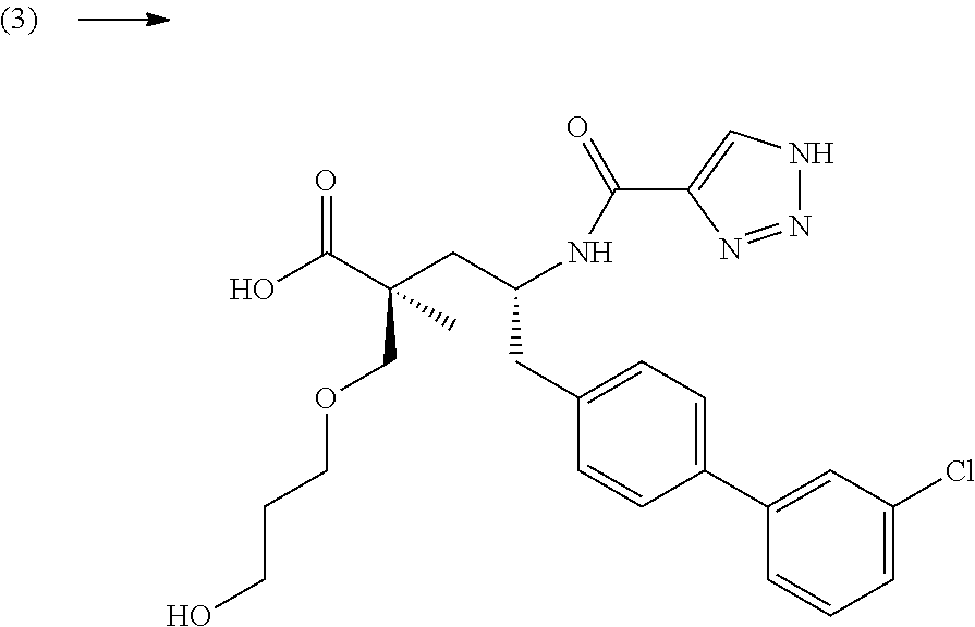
C1=CC=C(Cl)C=C1C1=CC=C(CC(CC(C(O)=O)(COCCCO)C)NC(=O)C2=CNN=N2)C=C1
